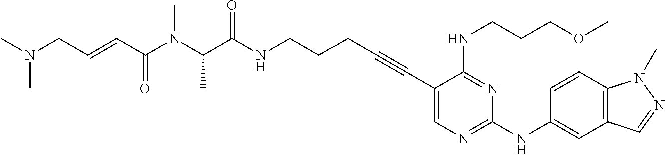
C1(C#CCCCNC(C(N(C(C=CCN(C)C)=O)C)C)=O)=CN=C(NC2=CC3=C(C=C2)N(C)N=C3)N=C1NCCCOC
